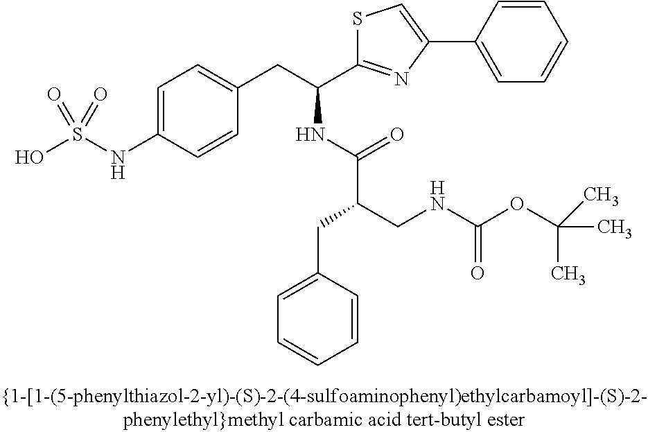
OS(NC1=CC=C(CC(C2=NC(C3=CC=CC=C3)=CS2)NC(C(CNC(OC(C)(C)C)=O)CC2=CC=CC=C2)=O)C=C1)(=O)=O
